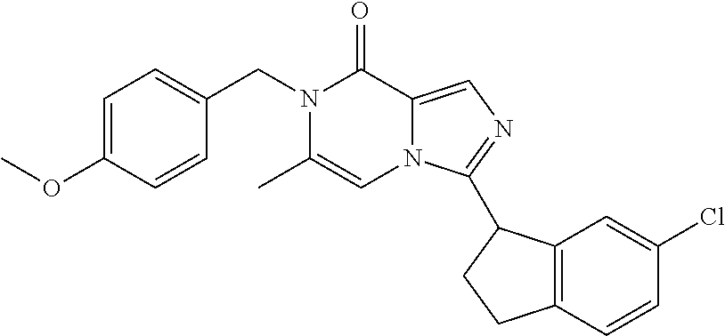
C1=C(OC)C=CC(CN2C(C)=CN3C(=CN=C3C3C4=C(C=CC(Cl)=C4)CC3)C2=O)=C1
